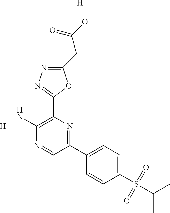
[H].C1(CC(O)=O)=NN=C(C2=C(N)N=CC(C3=CC=C(S(C(C)C)(=O)=O)C=C3)=N2)O1.[H]
